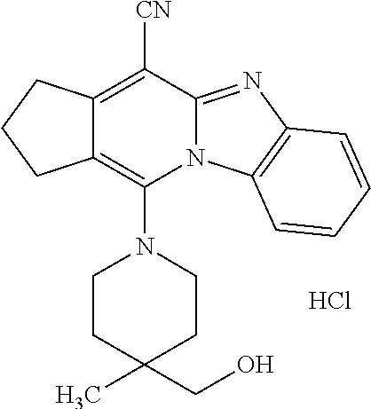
Cl.N1(C2=C3C(=C([CN])C4=NC5=C(N24)C=CC=C5)CCC3)CCC(C)(CO)CC1
